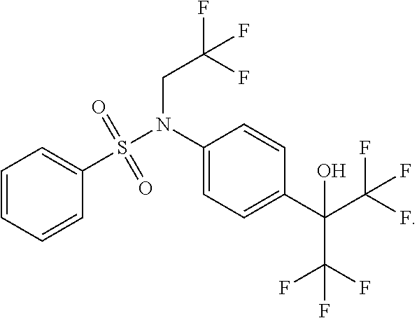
C1=CC=CC(S(N(CC(F)(F)F)C2=CC=C(C(C(F)(F)F)(C(F)(F)F)O)C=C2)(=O)=O)=C1
